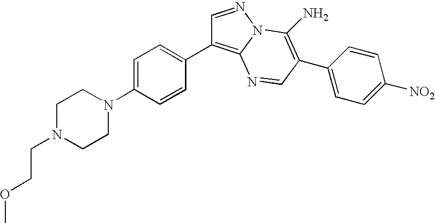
O(C)CCN1CCN(C2=CC=C(C3=C4N(N=C3)C(N)=C(C3=CC=C([NO2])C=C3)C=N4)C=C2)CC1
